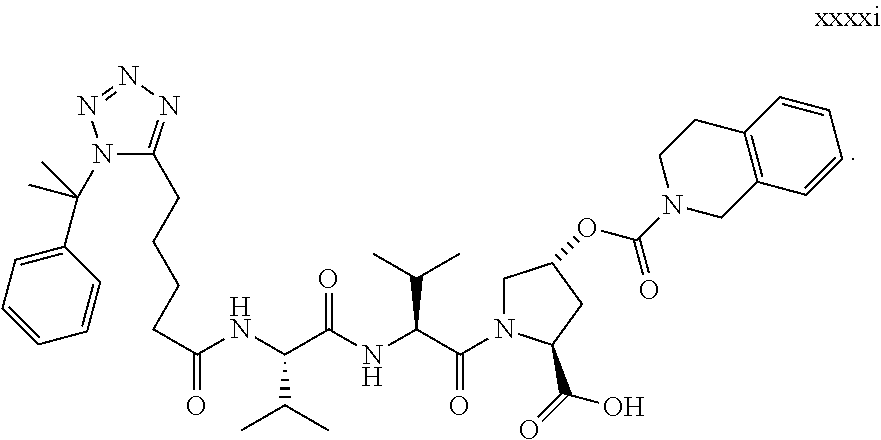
C(C(NC(C(NC(C(=O)N1CC(OC(N2CC3=C(CC2)C=CC=C3)=O)CC1C(=O)O)C(C)C)=O)C(C)C)=O)CCCC1=NN=NN1C(C1=CC=CC=C1)(C)C
